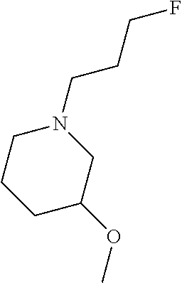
C1C(OC)CN(CCCF)CC1
